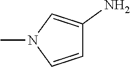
C1=CN(C)C=C1N
